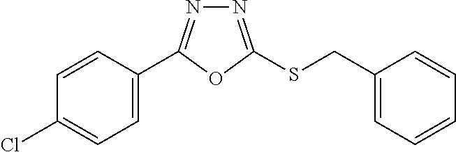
C1=C(C2=NN=C(SCC3=CC=CC=C3)O2)C=CC(Cl)=C1
